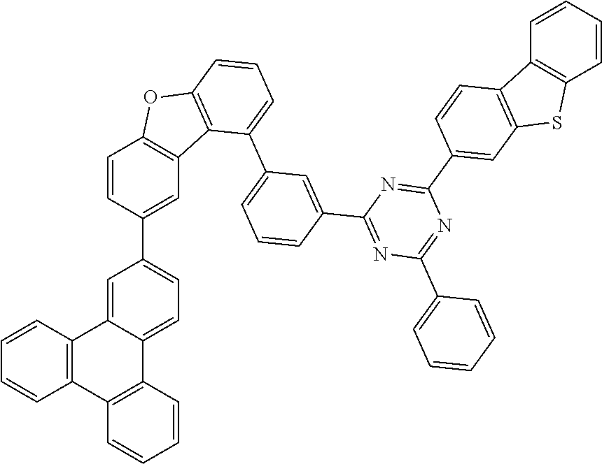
C1=CC(C2=CC=C3C(=C2)C2=C(C4=C3C=CC=C4)C=CC=C2)=CC2=C1OC1=C2C(C2=CC=CC(C3=NC(C4=CC=CC=C4)=NC(C4=CC5=C(C=C4)C4=C(S5)C=CC=C4)=N3)=C2)=CC=C1
